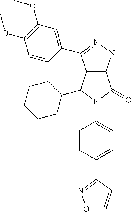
C12=C(C(C3=CC(OC)=C(OC)C=C3)=NN1)C(C1CCCCC1)N(C1=CC=C(C3=NOC=C3)C=C1)C2=O
